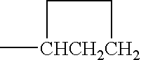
C[CHCH2CH2]1CC1
